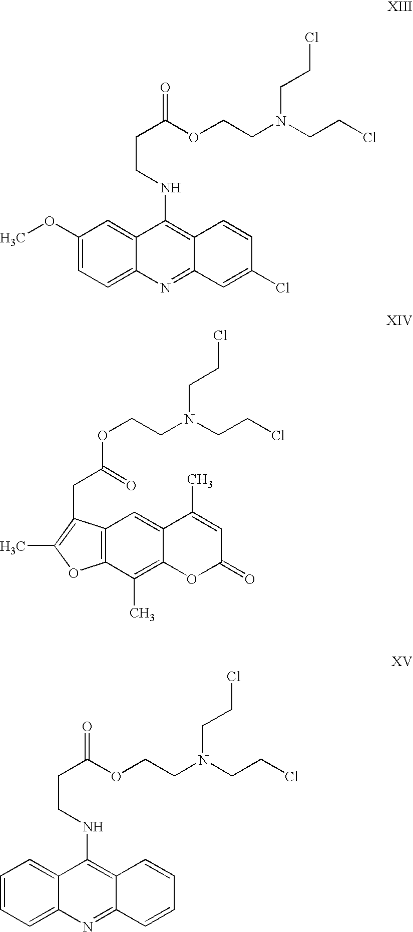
C1(OC)=CC=C2C(=C1)C(NCCC(=O)OCCN(CCCl)CCCl)=C1C(=N2)C=C(Cl)C=C1.C1=CC=C2C(=C1)C(NCCC(OCCN(CCCl)CCCl)=O)=C1C(=N2)C=CC=C1.C12=C(C=C3C(=C1C)OC(=O)C=C3C)C(CC(OCCN(CCCl)CCCl)=O)=C(C)O2
